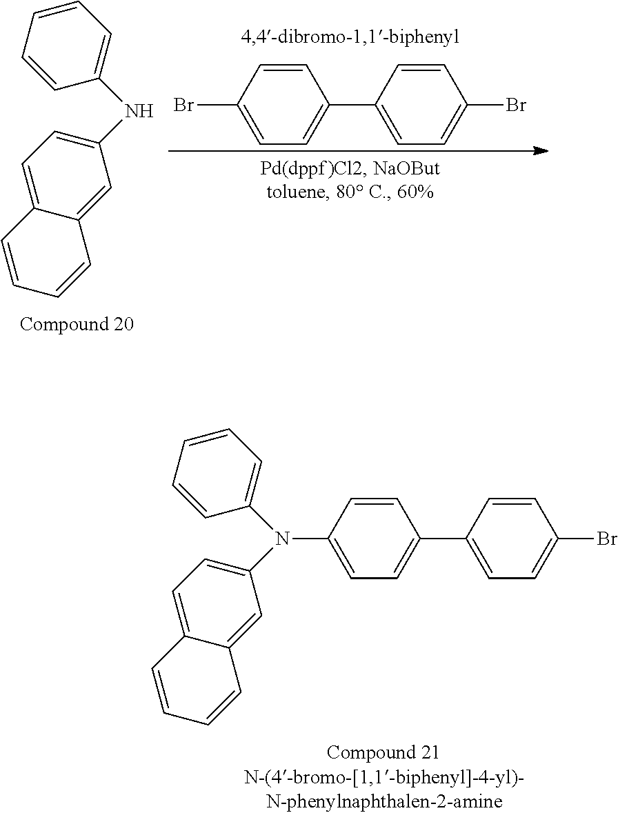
C1=CC=CC(N(C2=CC=C3C(=C2)C=CC=C3)C2=CC=C(C3=CC=C(Br)C=C3)C=C2)=C1.C1=CC=CC(NC2=CC=C3C(=C2)C=CC=C3)=C1.C1=CC(Br)=CC=C1C1=CC=C(Br)C=C1
